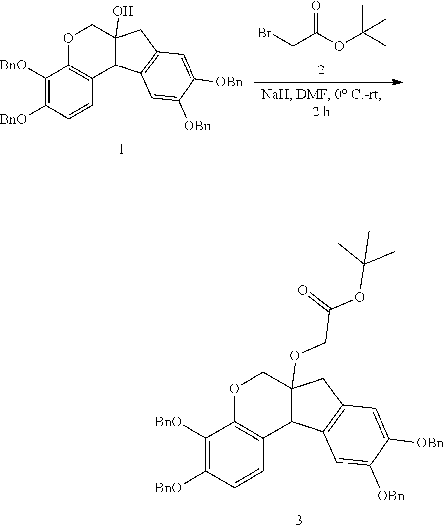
C1([BnO])=C([BnO])C=CC2=C1OCC1(OCC(=O)OC(C)(C)C)C2C2=C(C1)C=C([OBn])C([OBn])=C2.C1([BnO])=C([BnO])C=CC2=C1OCC1(O)C2C2=C(C1)C=C([OBn])C([OBn])=C2.BrCC(OC(C)(C)C)=O
